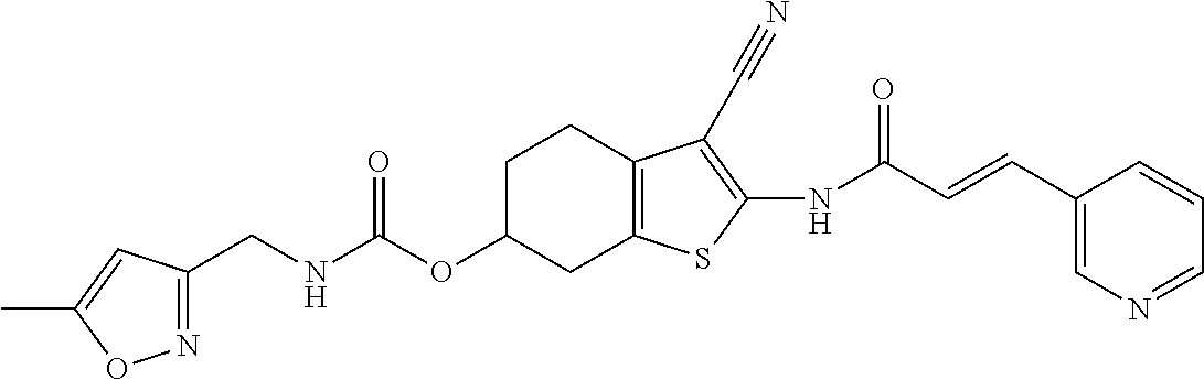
C(NC(OC1CC2=C(CC1)C(C#N)=C(NC(C=CC1=CN=CC=C1)=O)S2)=O)C1=NOC(C)=C1
